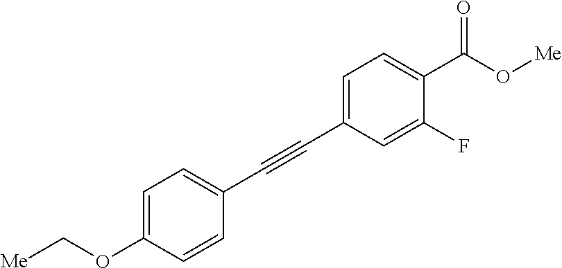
C1=C(C#CC2=CC=C(OC[Me])C=C2)C=C(F)C(C(O[Me])=O)=C1
